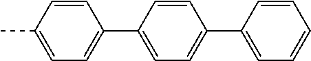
C1=C(C)C=CC(C2=CC=C(C3=CC=CC=C3)C=C2)=C1
